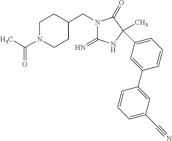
N1(CC2CCN(C(C)=O)CC2)C(=N)NC(C)(C2=CC=CC(C3=CC(C#N)=CC=C3)=C2)C1=O
